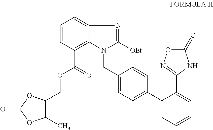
C1(C)C(COC(=O)C2=C3C(=CC=C2)N=C([OEt])N3CC2=CC=C(C3=CC=CC=C3C3=NOC(=O)N3)C=C2)OC(=O)O1
